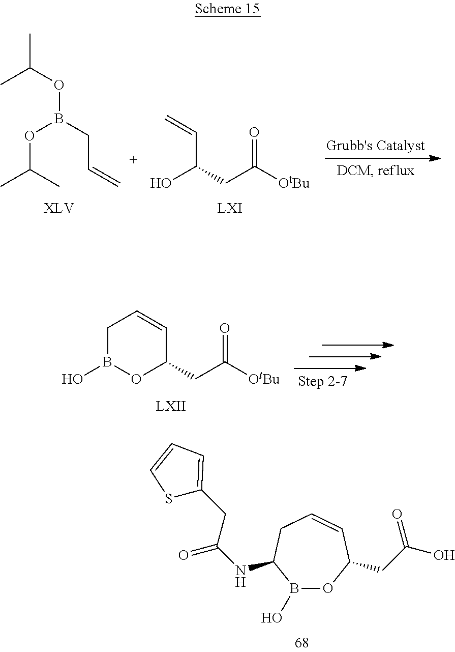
B1(O)OC(CC(O)=O)C=CCC1NC(CC1=CC=CS1)=O.CC(OB(CC=C)OC(C)C)C.O=C([OtBu])CC(O)C=C.C1B(O)OC(CC([OtBu])=O)C=C1
